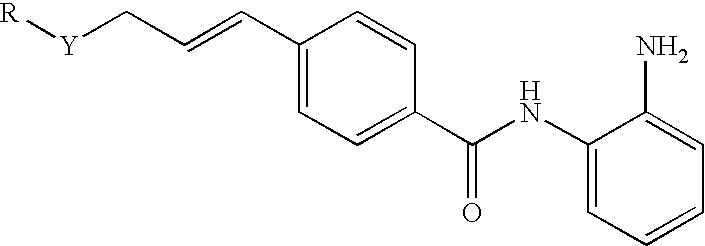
C(C=CC1=CC=C(C(NC2=CC=CC=C2N)=O)C=C1)[Y][R]
